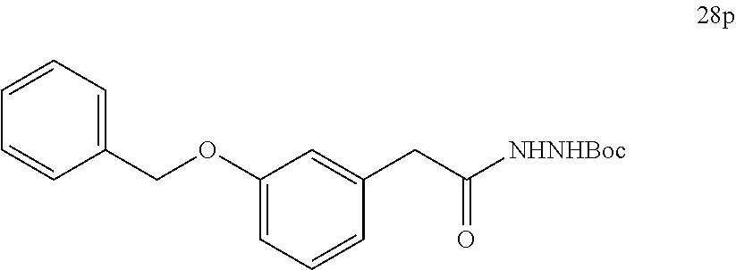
O(C1=CC=CC(CC([NHNHBoc])=O)=C1)CC1=CC=CC=C1
